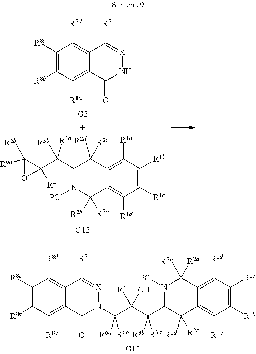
C1([R8c])=C([R8b])C([R8a])=C2C(=C1[R8d])C([R7])=[X]NC2=O.C1(C(C2([R4])C([R6a])([R6b])O2)([R3a])[R3b])N([PG])C([R2a])([R2b])C2=C([R1d])C([R1c])=C([R1b])C([R1a])=C2C1([R2c])[R2d].N1([PG])C(C(C(C(N2[X]=C([R7])C3=C([R8d])C([R8c])=C([R8b])C([R8a])=C3C2=O)([R6a])[R6b])([R4])O)([R3a])[R3b])C([R2c])([R2d])C2=C([R1a])C([R1b])=C([R1c])C([R1d])=C2C1([R2b])[R2a]
